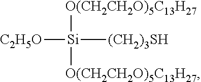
[C2H5O][Si]([(CH2)3SH])([O(CH2CH2O)5C13H27])[O(CH2CH2O)5C13H27]
